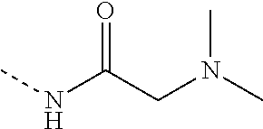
C(C(NC)=O)N(C)C
